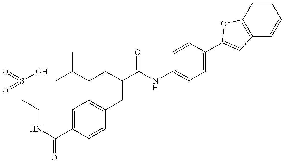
N(C(=O)C1=CC=C(CC(C(NC2=CC=C(C3=CC4=C(C=CC=C4)O3)C=C2)=O)CCC(C)C)C=C1)CCS(O)(=O)=O
